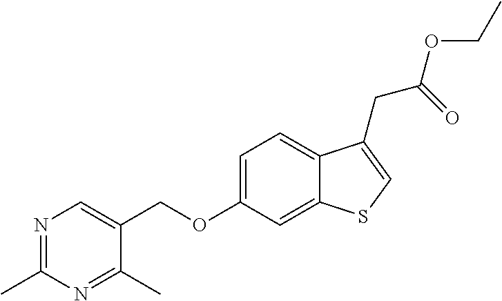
C(OC1=CC=C2C(=C1)SC=C2CC(=O)OCC)C1=CN=C(C)N=C1C
